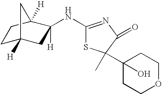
C1C2([H])CC(NC3=NC(=O)C(C4(O)CCOCC4)(C)S3)([H])C([H])(C1)C2
